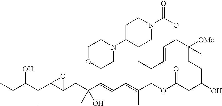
CCC(C(C1C(CC(C=CC=C(C2OC(=O)CC(O)CCC([OMe])(C)C(OC(=O)N3CCC(N4CCOCC4)CC3)C=CC2C)C)(O)C)O1)C)O
